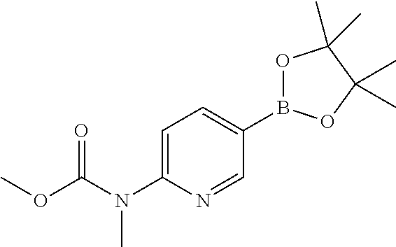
C1=C(N(C(OC)=O)C)N=CC(B2OC(C)(C)C(C)(C)O2)=C1
